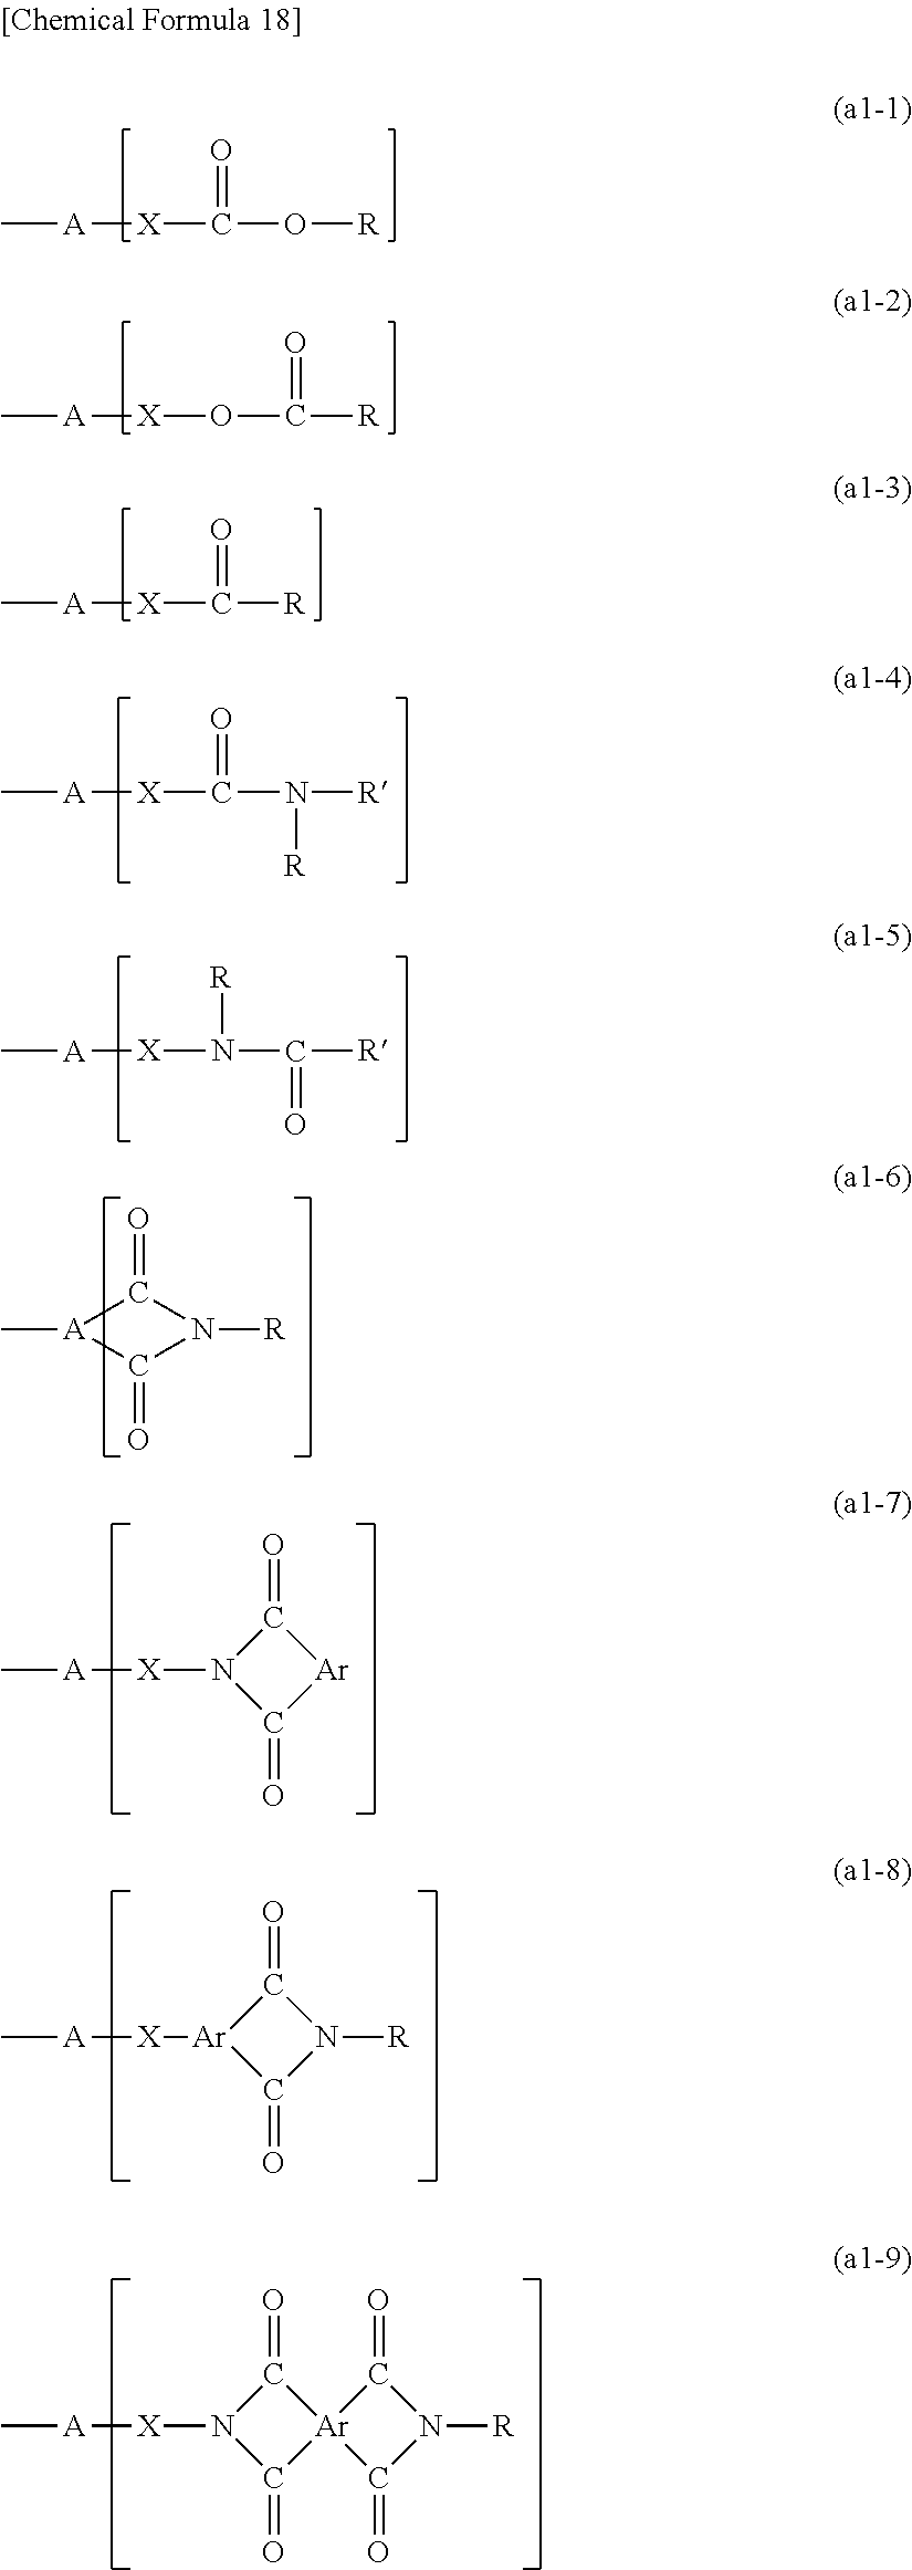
[A]([X]C(=O)O[R])C.[A]([X]OC([R])=O)C.[A]([X]C([R])=O)C.[A]([X]C(=O)N([R])[R])C.[A]([X]N([R])C([R])=O)C.N1([R])C(=O)[A](C)C1=O.C1(=O)[Ar]C(=O)N1[X][A]C.C1(=O)N([R])C(=O)[Ar]1[X][A]C.C1(=O)N([X][A]C)C(=O)[Ar]12C(=O)N([R])C2=O
